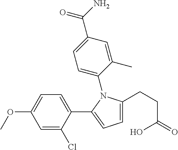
C1=C(C(=O)N)C=C(C)C(N2C(CCC(O)=O)=CC=C2C2=CC=C(OC)C=C2Cl)=C1
